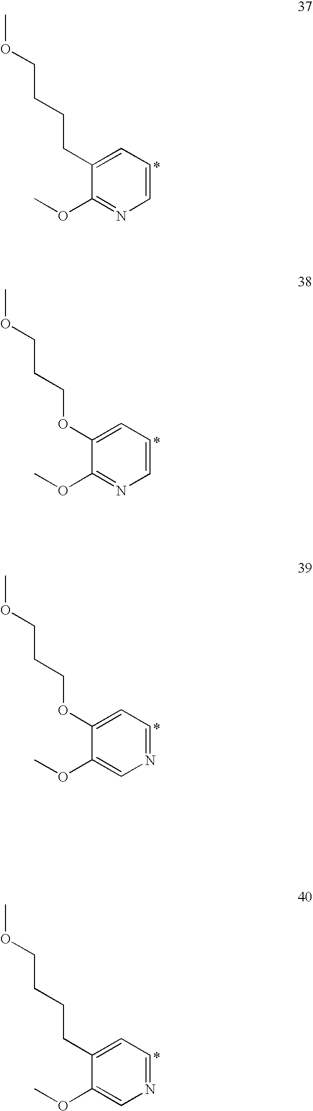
C1=CC=C(CCCCOC)C(OC)=N1.C1=CC=C(OCCCOC)C(OC)=N1.N1=CC=C(OCCCOC)C(OC)=C1.N1=CC=C(CCCCOC)C(OC)=C1
